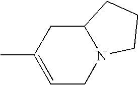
C1(C)=CCN2C(C1)CCC2
